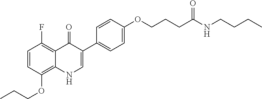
C1=CC(OCCC)=C2C(=C1F)C(=O)C(C1=CC=C(OCCCC(NCCCC)=O)C=C1)=CN2
